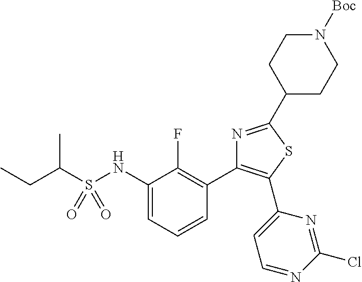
C(C)(CC)S(NC1=CC=CC(C2=C(C3=CC=NC(Cl)=N3)SC(C3CCN([Boc])CC3)=N2)=C1F)(=O)=O
